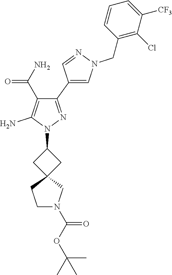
C1(C2=CN(CC3=C(Cl)C([CF3])=CC=C3)N=C2)=NN(C2CC3(C2)CCN(C(OC(C)(C)C)=O)C3)C(N)=C1C(N)=O
